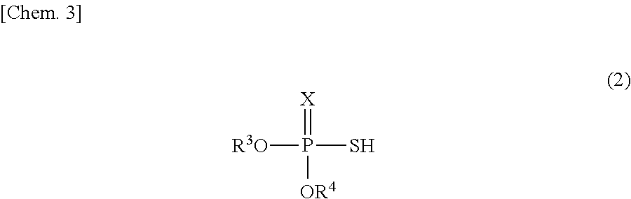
[X]=P([R3O])(S)[OR4]
